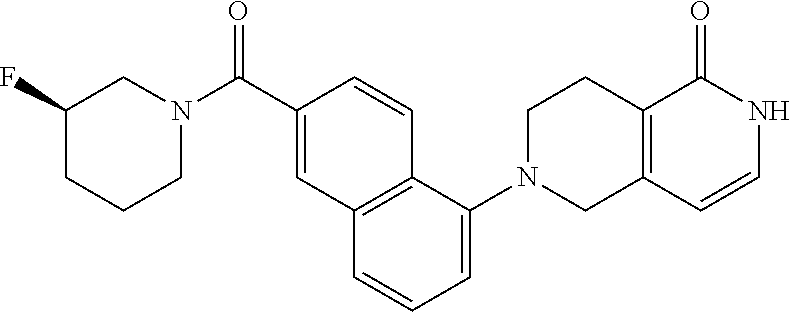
C1N(C(C2=CC3=C(C=C2)C(N2CC4=C(CC2)C(=O)NC=C4)=CC=C3)=O)CC(F)CC1
